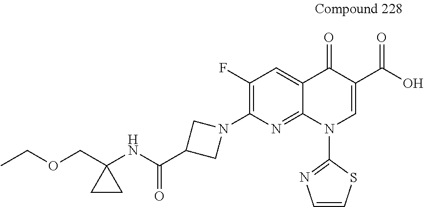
C1(F)=C(N2CC(C(NC3(COCC)CC3)=O)C2)N=C2C(=C1)C(=O)C(C(O)=O)=CN2C1=NC=CS1
